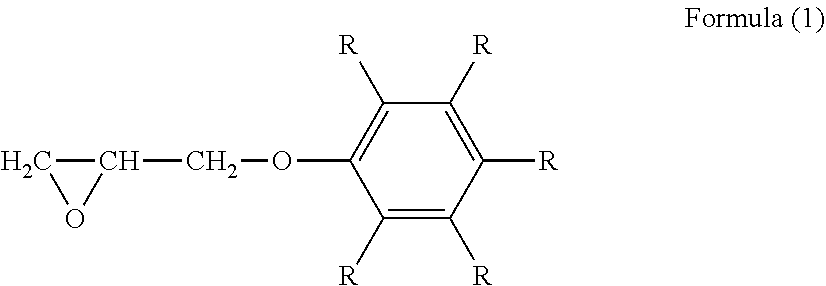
C1C(COC2=C([R])C([R])=C([R])C([R])=C2[R])O1
